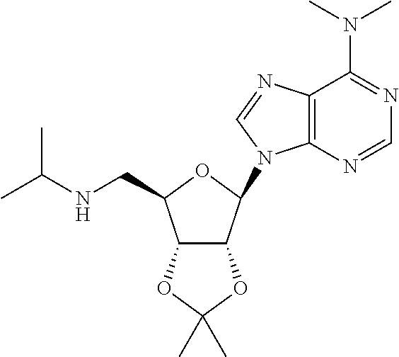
C1=NC2=C(C(N(C)C)=N1)N=CN2C1C2C(C(CNC(C)C)O1)OC(C)(C)O2
